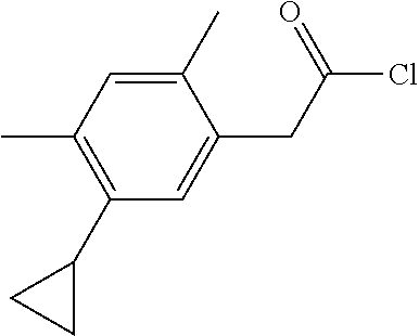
C1(C2CC2)=C(C)C=C(C)C(CC(Cl)=O)=C1
